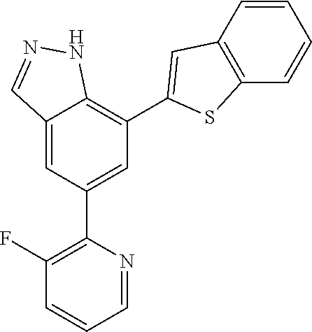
C12=CC(C3=C(F)C=CC=N3)=CC(C3=CC4=C(C=CC=C4)S3)=C1NN=C2
